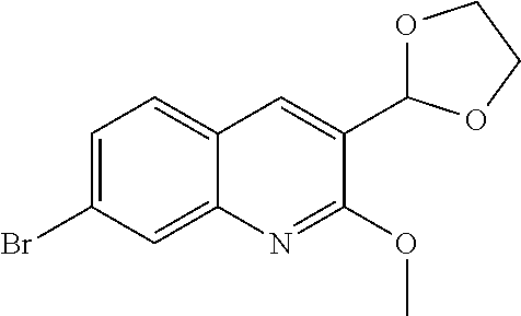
C1=C(Br)C=C2C(=C1)C=C(C1OCCO1)C(OC)=N2
